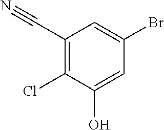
C1(C#N)=C(Cl)C(O)=CC(Br)=C1
